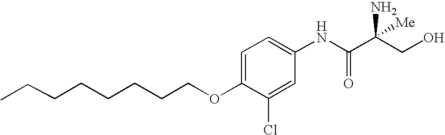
C1=C(OCCCCCCCC)C(Cl)=CC(NC(C(CO)(N)[Me])=O)=C1
